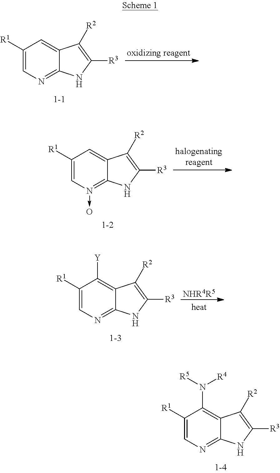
C1([R1])=CN=C2C(=C1N([R5])[R4])C([R2])=C([R3])N2.C1([R1])=CN=C2C(=C1)C([R2])=C([R3])N2.C1([R1])=CN(->O)=C2C(=C1)C([R2])=C([R3])N2.[1-2].C1([R1])=CN=C2C(=C1[Y])C([R2])=C([R3])N2.[NHR4R5]
